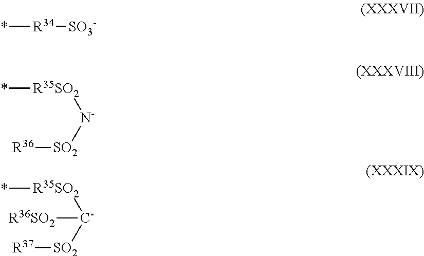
*[R34][SO3-].*[R35SO2][N-][SO2][R36].*[R35SO2][C-]([SO2][R37])[R36SO2]
